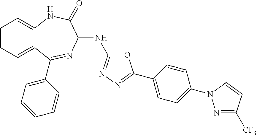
C1=CC=C2C(=C1)NC(=O)C(NC1=NN=C(C3=CC=C(N4N=C([CF3])C=C4)C=C3)O1)N=C2C1=CC=CC=C1
